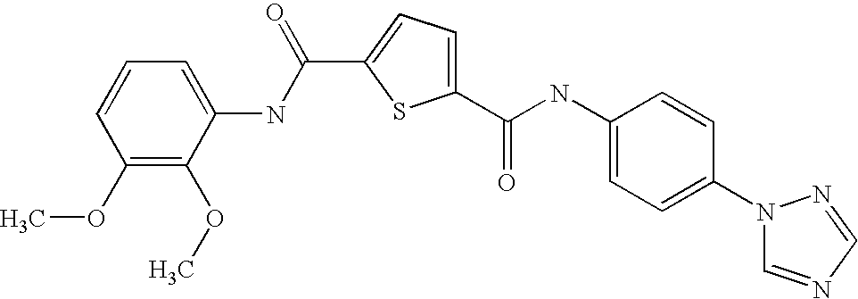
C1(C(NC2=CC=C(N3C=NC=N3)C=C2)=O)=CC=C(C(NC2=CC=CC(OC)=C2OC)=O)S1
